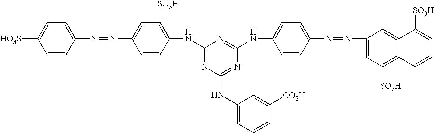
C1=CC(N=NC2=CC([SO3H])=C(NC3=NC(NC4=CC=CC([CO2H])=C4)=NC(NC4=CC=C(N=NC5=CC([SO3H])=C6C(=C5)C([SO3H])=CC=C6)C=C4)=N3)C=C2)=CC=C1[HO3S]
